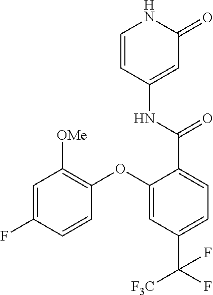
C1=CC(NC(C2=CC=C(C([F3C])(F)F)C=C2OC2=C([OMe])C=C(F)C=C2)=O)=CC(=O)N1
